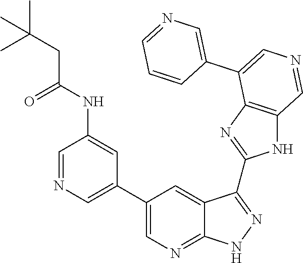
C1=NC=C(C2=CN=C3C(=C2)C(C2=NC4=C(N2)C=NC=C4C2=CN=CC=C2)=NN3)C=C1NC(CC(C)(C)C)=O
